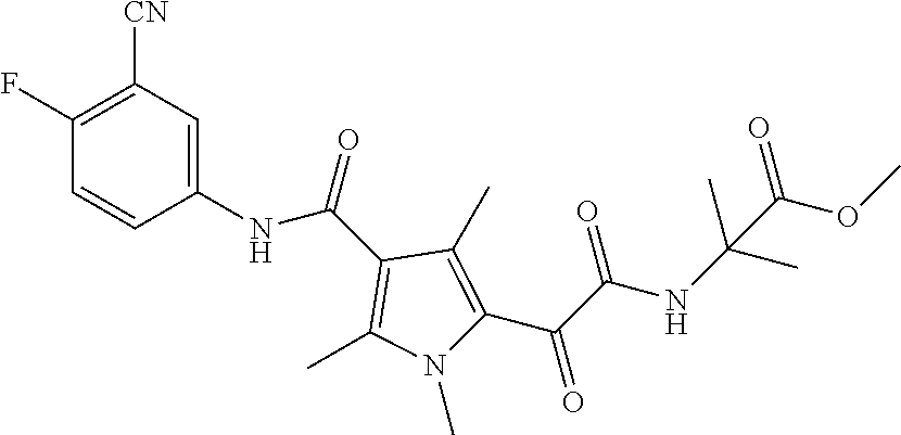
C1(NC(C2=C(C)N(C)C(C(C(NC(C)(C)C(OC)=O)=O)=O)=C2C)=O)=CC([CN])=C(F)C=C1
